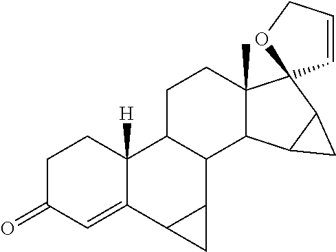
C1C(=O)C=C2C([H])(C1)C1C(C3C2C3)C2C(C)(CC1)C1(C3C2C3)C=CCO1
